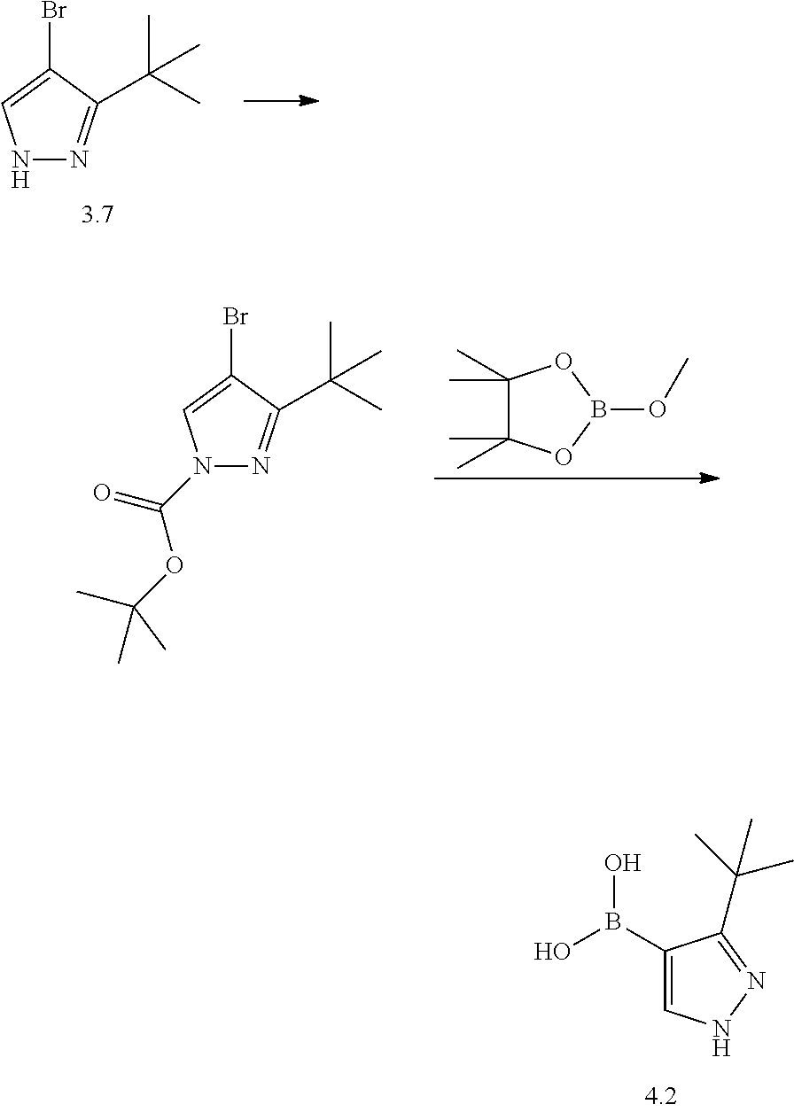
N1N=C(C(C)(C)C)C(Br)=C1.N1(C(OC(C)(C)C)=O)N=C(C(C)(C)C)C(Br)=C1.C1(C)(C)C(C)(C)OB(OC)O1.C1(B(O)O)=CNN=C1C(C)(C)C
